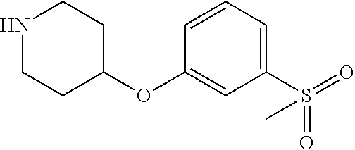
N1CCC(OC2=CC(S(=O)(=O)C)=CC=C2)CC1
